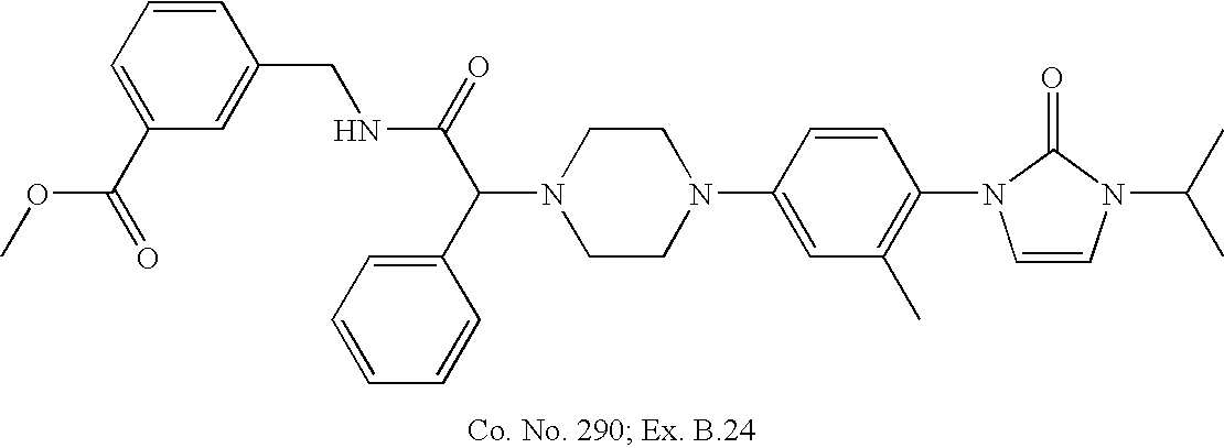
N1(C(C(=O)NCC2=CC(C(=O)OC)=CC=C2)C2=CC=CC=C2)CCN(C2=CC(C)=C(N3C=CN(C(C)C)C3=O)C=C2)CC1
